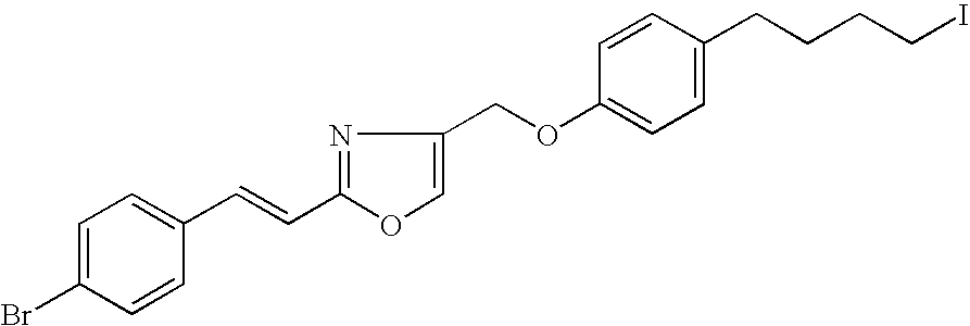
C1=C(Br)C=CC(C=CC2=NC(COC3=CC=C(CCCCI)C=C3)=CO2)=C1
